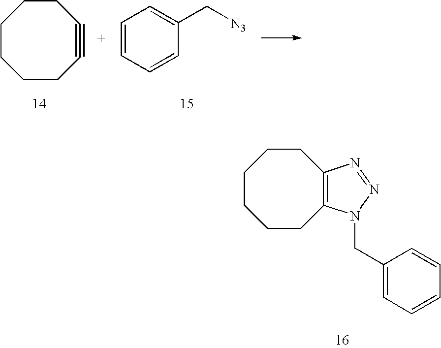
C1CCCC2=C(CC1)N=NN2CC1=CC=CC=C1.C1CCCC#CCC1.C1=CC=CC(C[N3])=C1
